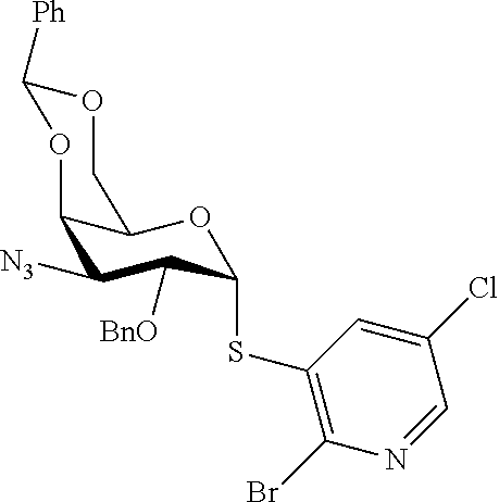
C1OC([Ph])OC2C([N3])C([BnO])C(SC3=C(Br)N=CC(Cl)=C3)OC12
